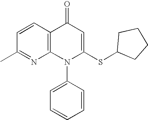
C1(C)=NC2=C(C=C1)C(=O)C=C(SC1CCCC1)N2C1=CC=CC=C1
